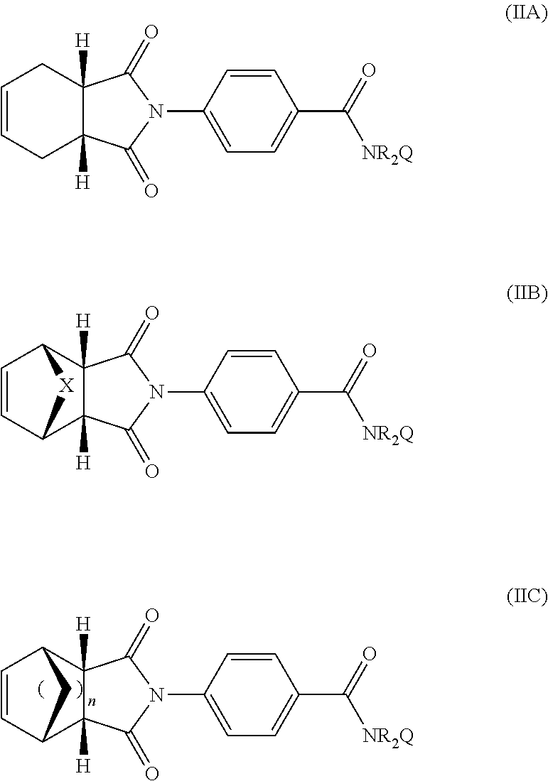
C1=CC2C3([H])C([H])(C1C2)C(=O)N(C1=CC=C(C(=O)[NR2Q])C=C1)C3=O.C1=CCC2([H])C([H])(C1)C(=O)N(C1=CC=C(C(=O)[NR2Q])C=C1)C2=O.C1=CC2C3([H])C([H])(C1[X]2)C(=O)N(C1=CC=C(C(=O)[NR2Q])C=C1)C3=O
